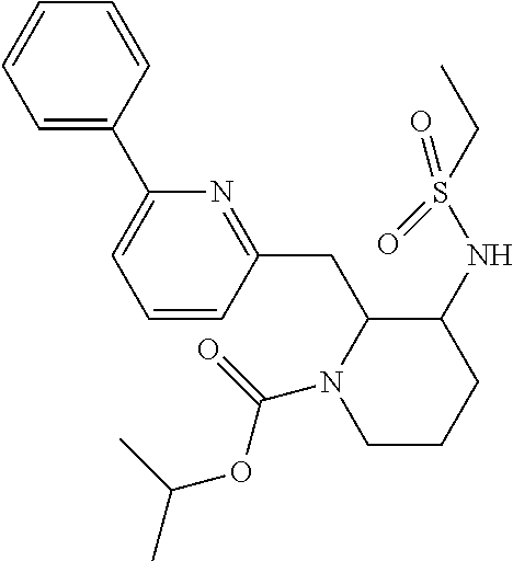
C(C)(C)OC(=O)N1CCCC(NS(CC)(=O)=O)C1CC1=NC(C2=CC=CC=C2)=CC=C1
